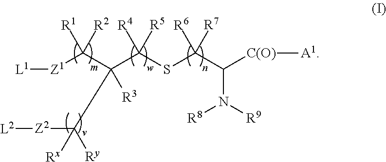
[Z1](C(C(C(SC([R6])([R7])C(N([R9])[R8])[C(O)][A1])([R4])[R5])(C([Z2][L2])([Rx])[Ry])[R3])([R1])[R2])[L1]
